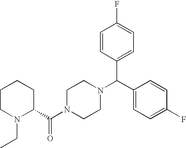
C1CN(CC)C(C(N2CCN(C(C3=CC=C(F)C=C3)C3=CC=C(F)C=C3)CC2)=O)CC1
